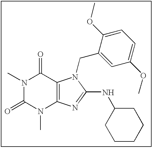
CN1C(=O)N(C)C2=C(C1=O)N(CC1=CC(OC)=CC=C1OC)C(NC1CCCCC1)=N2
